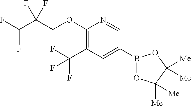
C1(OCC(F)(F)C(F)F)=C(C(F)(F)F)C=C(B2OC([Me])([Me])C([Me])([Me])O2)C=N1
